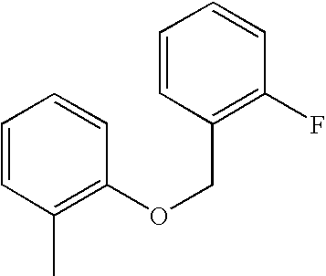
C1=CC(C)=C(OCC2=C(F)C=CC=C2)C=C1
